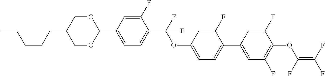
C1(C2=CC=C(C(F)(OC3=CC=C(C4=CC(F)=C(OC(F)=C(F)F)C(F)=C4)C(F)=C3)F)C(F)=C2)OCC(CCCCC)CO1
